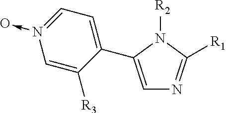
C1=C(C2=CC=N(->O)C=C2[R3])N([R2])C([R1])=N1
